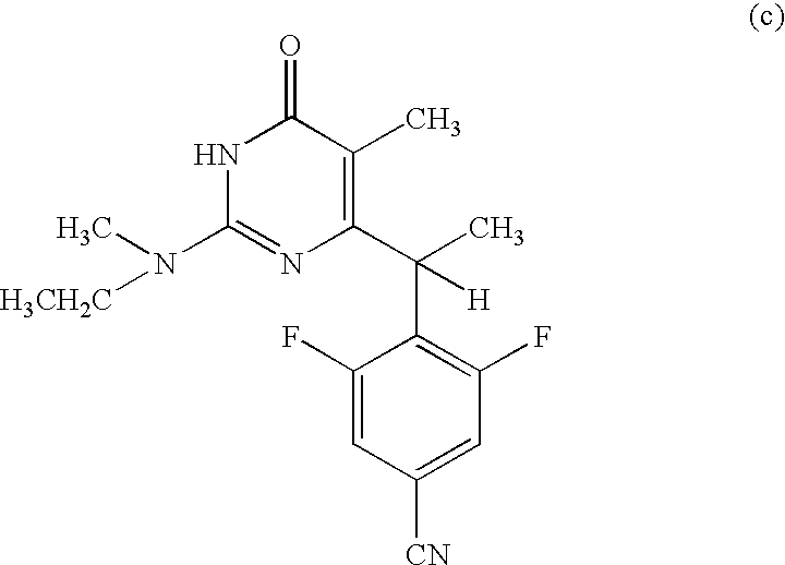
[H3CH2C]N(C)C1=NC(C(C)(C2=C(F)C=C([CN])C=C2F)[H])=C(C)C(=O)N1
